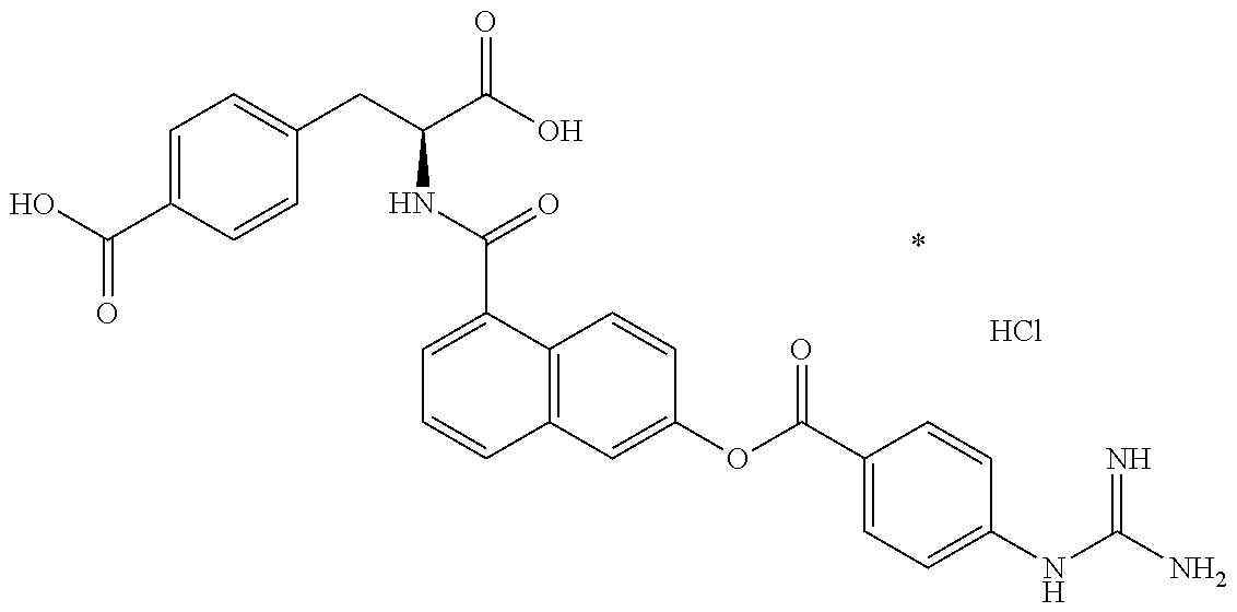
OC(C1=CC=C(CC(C(O)=O)NC(C2=CC=CC3=C2C=CC(OC(C2=CC=C(NC(N)=N)C=C2)=O)=C3)=O)C=C1)=O.Cl
